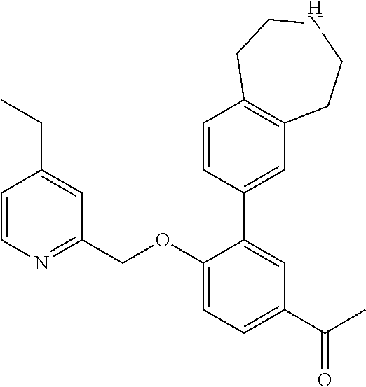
C1=CN=C(COC2=CC=C(C(C)=O)C=C2C2=CC3=C(C=C2)CCNCC3)C=C1CC
